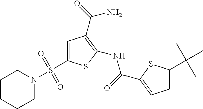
C1=C(S(N2CCCCC2)(=O)=O)SC(NC(=O)C2=CC=C(C(C)(C)C)S2)=C1C(=O)N
